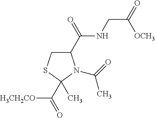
C1(C(=O)NCC(=O)[OCH3])CSC(C)(C([H3CH2CO])=O)N1C(=O)C
